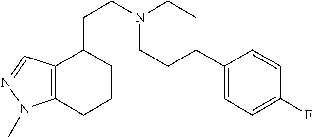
C12=C(CCCC1CCN1CCC(C3=CC=C(F)C=C3)CC1)N(C)N=C2
